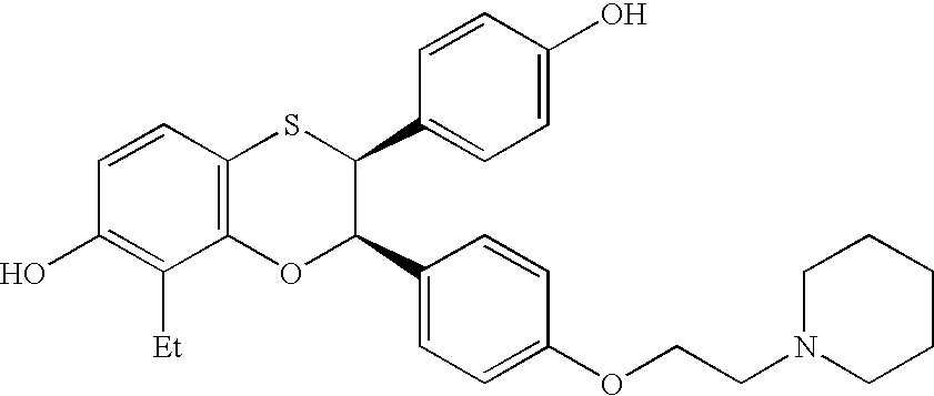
C1=CC2=C(C([Et])=C1O)OC(C1=CC=C(OCCN3CCCCC3)C=C1)C(C1=CC=C(O)C=C1)S2
